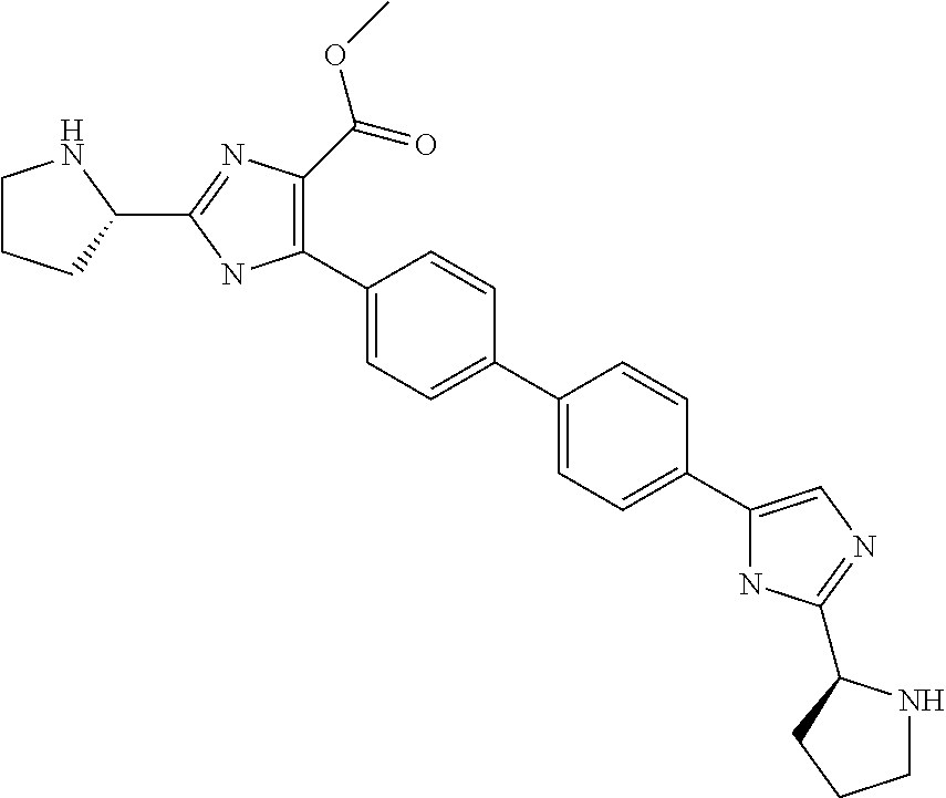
C1(C2=C(C(=O)OC)N=C(C3NCCC3)N2)=CC=C(C2=CC=C(C3=CN=C(C4NCCC4)N3)C=C2)C=C1
